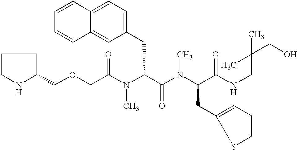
C1(COCC(N(C(C(=O)N(C)C(CC2=CC=CS2)C(=O)NCC(CO)(C)C)CC2=CC=C3C(=C2)C=CC=C3)C)=O)CCCN1
